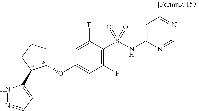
C1(OC2=CC(F)=C(S(NC3=CC=NC=N3)(=O)=O)C(F)=C2)CCCC1C1=CC=NN1
